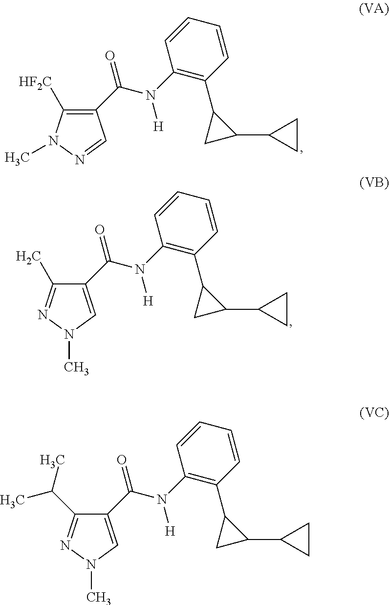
C1(C2=C(N([H])C(C3=C([HF2C])N(C)N=C3)=O)C=CC=C2)CC1C1CC1.C1(C2=C(N([H])C(C3=CN(C)N=C3C)=O)C=CC=C2)CC1C1CC1.C1(C2=C(N([H])C(C3=CN(C)N=C3C(C)C)=O)C=CC=C2)CC1C1CC1
